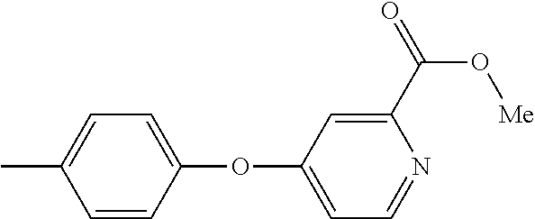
C1(C(=O)O[Me])=CC(OC2=CC=C(C)C=C2)=CC=N1
